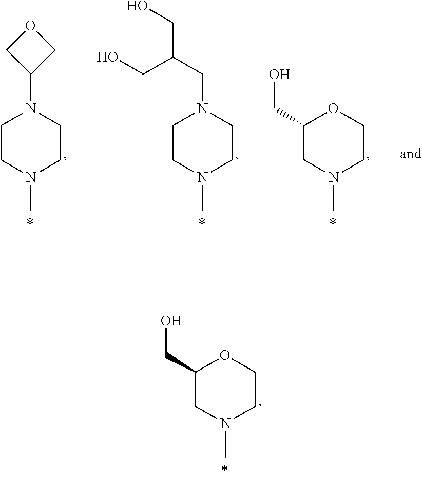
C1(CO)CN(C)CCO1.C1CN(C)CCN1C1COC1.C1CN(C)CCN1CC(CO)CO.C1(CO)CN(C)CCO1
